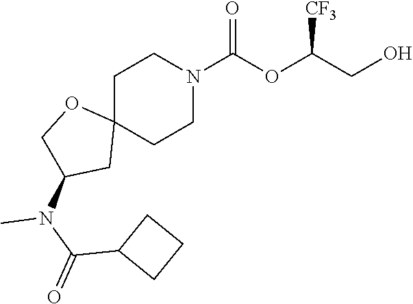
C1C2(CCN(C(OC(CO)[CF3])=O)C1)OCC(N(C)C(=O)C1CCC1)C2
